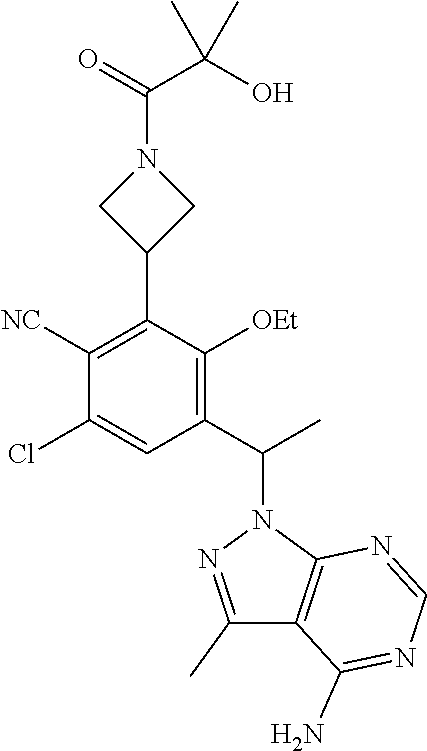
C1([NC])=C(C2CN(C(C(O)(C)C)=O)C2)C([OEt])=C(C(C)N2N=C(C)C3=C2N=CN=C3N)C=C1Cl
